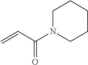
C1N(C(C=C)=O)CCCC1
